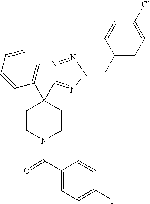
C1(C2(C3=NN(CC4=CC=C(Cl)C=C4)N=N3)CCN(C(C3=CC=C(F)C=C3)=O)CC2)=CC=CC=C1
